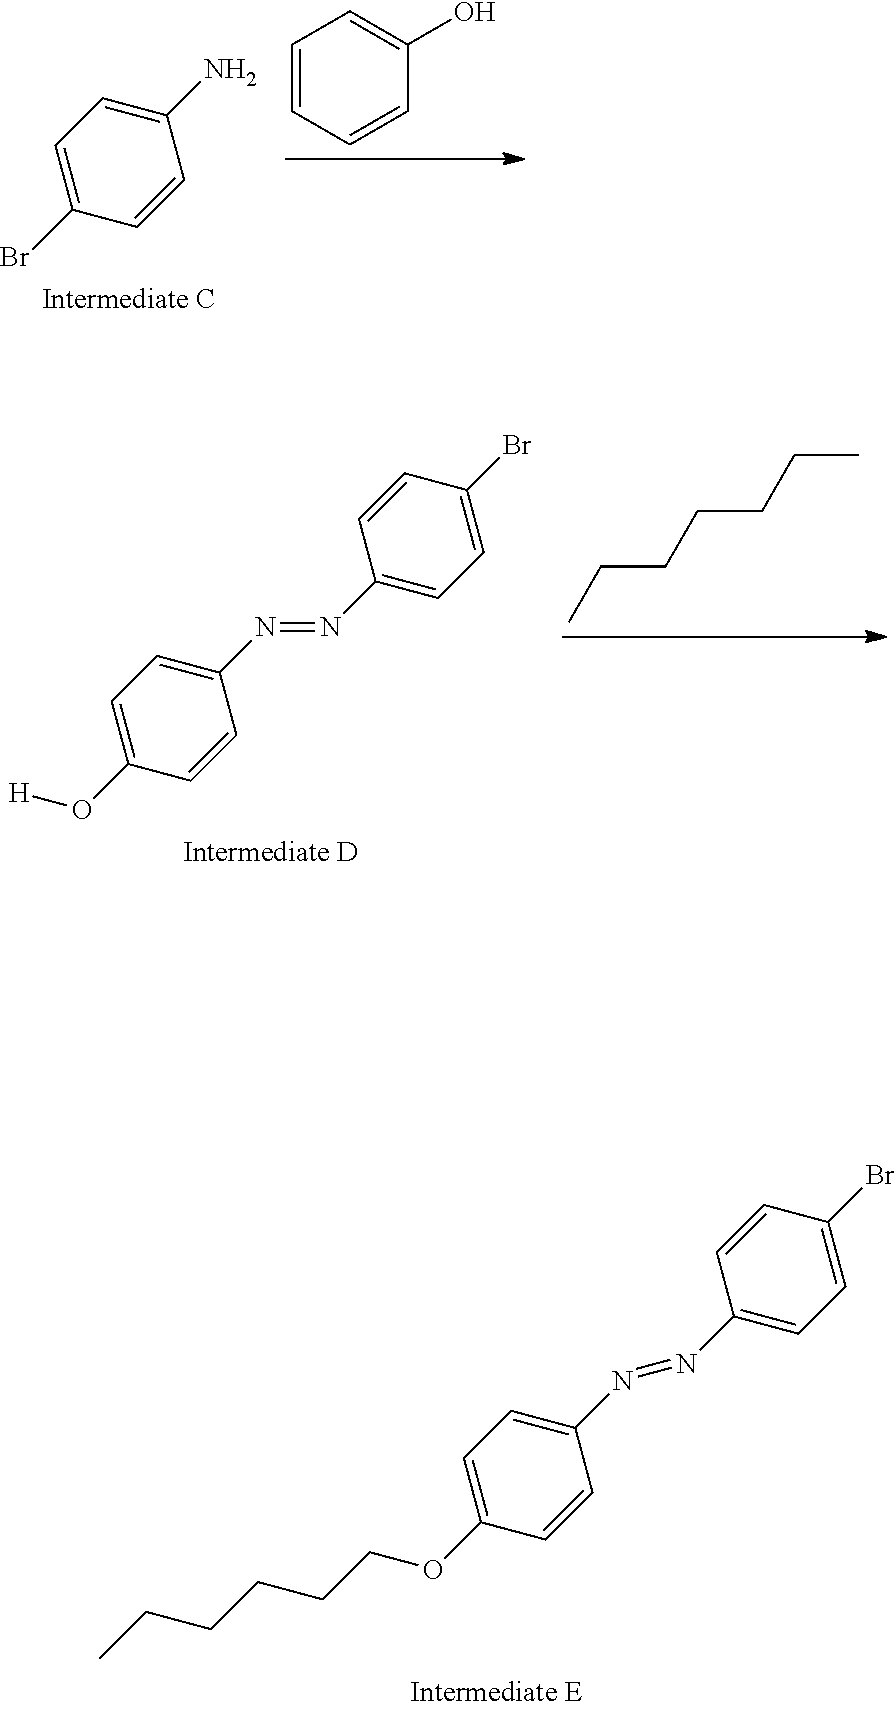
C1=C(OCCCCCC)C=CC(N=NC2=CC=C(Br)C=C2)=C1.C1=CC=CC(O)=C1.C1=C(N)C=CC(Br)=C1.CCCCCCC.C1=C(O[H])C=CC(N=NC2=CC=C(Br)C=C2)=C1
